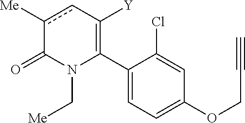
C1(C2=C([Y])cc([Me])C(=O)N2C[Me])=CC=C(OCC#C)C=C1Cl
